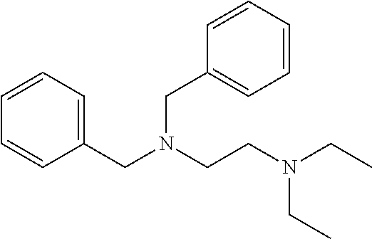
C1(CN(CCN(CC)CC)CC2=CC=CC=C2)=CC=CC=C1
